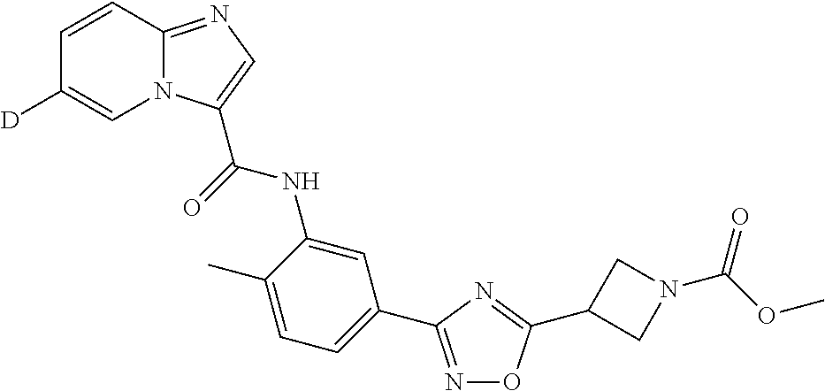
N1=C(C2=CC=C(C)C(NC(=O)C3=CN=C4N3C=C([D])C=C4)=C2)N=C(C2CN(C(OC)=O)C2)O1
